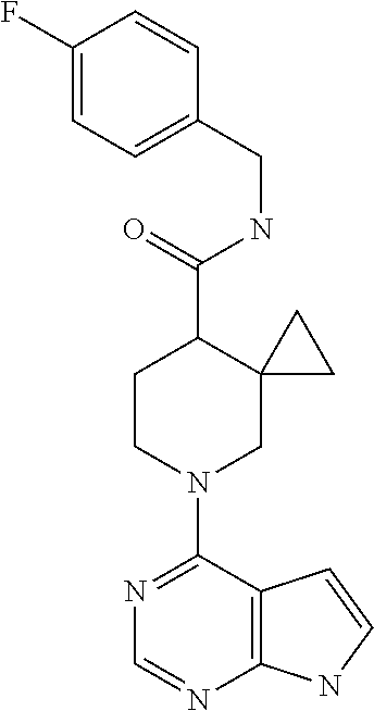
N1=C(N2CC3(C(C(=O)NCC4=CC=C(F)C=C4)CC2)CC3)C2=C(N=C1)NC=C2
